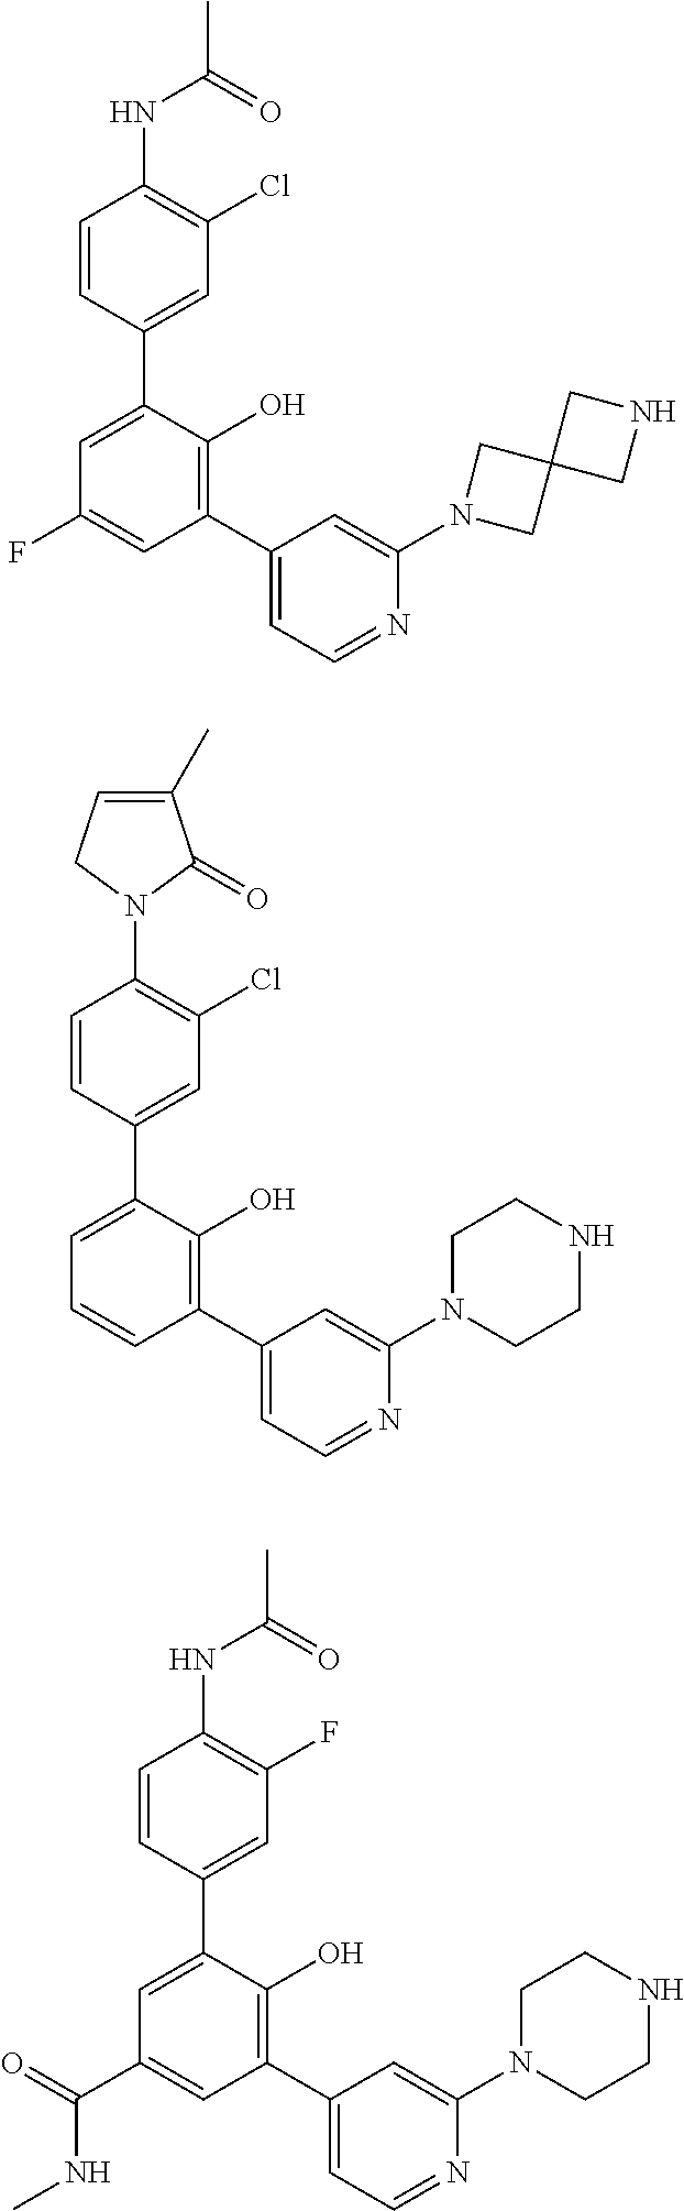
C1=CC(C2=CC(F)=CC(C3=CC=NC(N4CC5(C4)CNC5)=C3)=C2O)=CC(Cl)=C1NC(=O)C.C1=CC(C2=CC=CC(C3=CC=NC(N4CCNCC4)=C3)=C2O)=CC(Cl)=C1N1C(=O)C(C)=CC1.C1=CC(C2=CC(C(NC)=O)=CC(C3=CC=NC(N4CCNCC4)=C3)=C2O)=CC(F)=C1NC(=O)C
